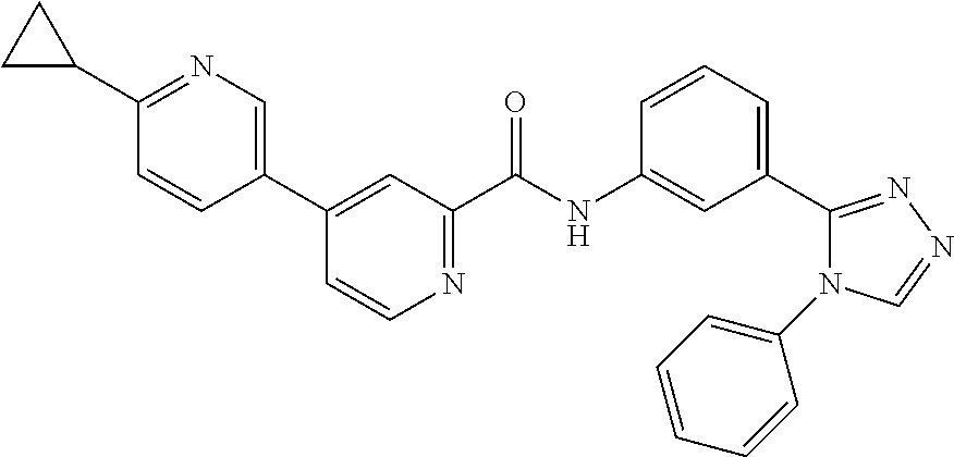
C1(C2=CN=C(C3CC3)C=C2)=CC(C(NC2=CC(C3=NN=CN3C3=CC=CC=C3)=CC=C2)=O)=NC=C1
